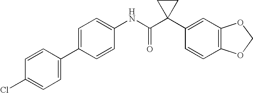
C1=C(C2=CC=C(Cl)C=C2)C=CC(NC(C2(C3=CC4=C(C=C3)OCO4)CC2)=O)=C1
